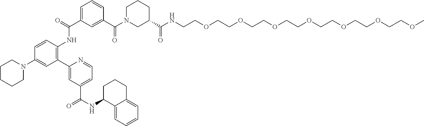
C1=C(C(NC2=C(C3=CC(C(NC4C5=CC=CC=C5CCC4)=O)=CC=N3)C=C(N3CCCCC3)C=C2)=O)C=C(C(N2CC(C(NCCOCCOCCOCCOCCOCCOCCOC)=O)CCC2)=O)C=C1
